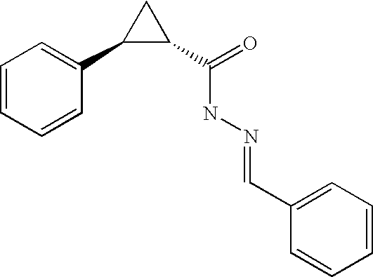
C1(C2=CC=CC=C2)C(C(=O)NN=CC2=CC=CC=C2)C1
